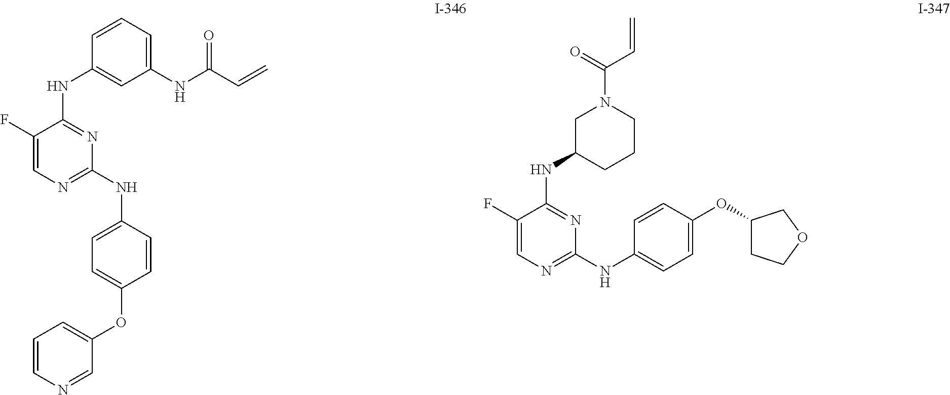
C1=CC(NC2=NC(NC3=CC=C(OC4=CC=CN=C4)C=C3)=NC=C2F)=CC(NC(C=C)=O)=C1.C1C(NC2=NC(NC3=CC=C(OC4CCOC4)C=C3)=NC=C2F)CCCN1C(=O)C=C
